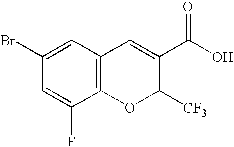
C1=C(F)C2=C(C=C1Br)C=C(C(O)=O)C([CF3])O2
